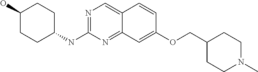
N1=C(NC2CCC(O)CC2)N=C2C(=C1)C=CC(OCC1CCN(C)CC1)=C2
